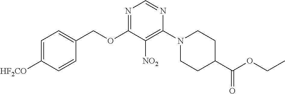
C1=C([HF2CO])C=CC(COC2=NC=NC(N3CCC(C(OCC)=O)CC3)=C2[NO2])=C1
